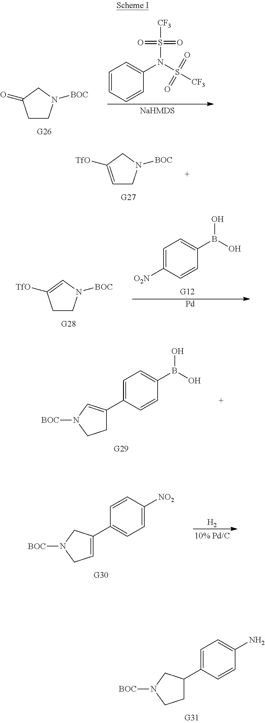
C1=C(C2CCN([BOC])C2)C=CC(N)=C1.C1=CC=CC(N(S(=O)(=O)[CF3])S(=O)(=O)[CF3])=C1.C1CN([BOC])CC1=O.C1=C([TfO])CN([BOC])C1.C1CN([BOC])C=C1[TfO].C1=C([O2N])C=CC(B(O)O)=C1.[Pd].C1=C(C2=CN([BOC])CC2)C=CC(B(O)O)=C1.C1=CC([NO2])=CC=C1C1=CCN([BOC])C1.[H2]
